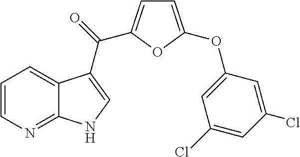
C1=C(OC2=CC(Cl)=CC(Cl)=C2)OC(C(=O)C2=CNC3=NC=CC=C32)=C1
